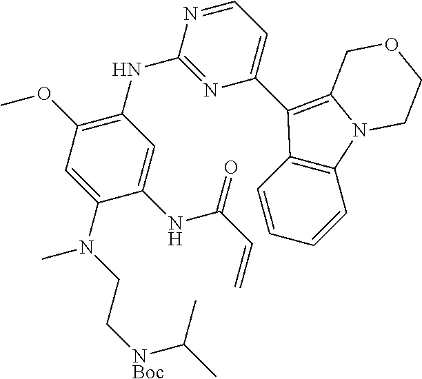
C1(N(CC[NBoc]C(C)C)C)=CC(OC)=C(NC2=NC(C3=C4N(C5=C3C=CC=C5)CCOC4)=CC=N2)C=C1NC(C=C)=O
